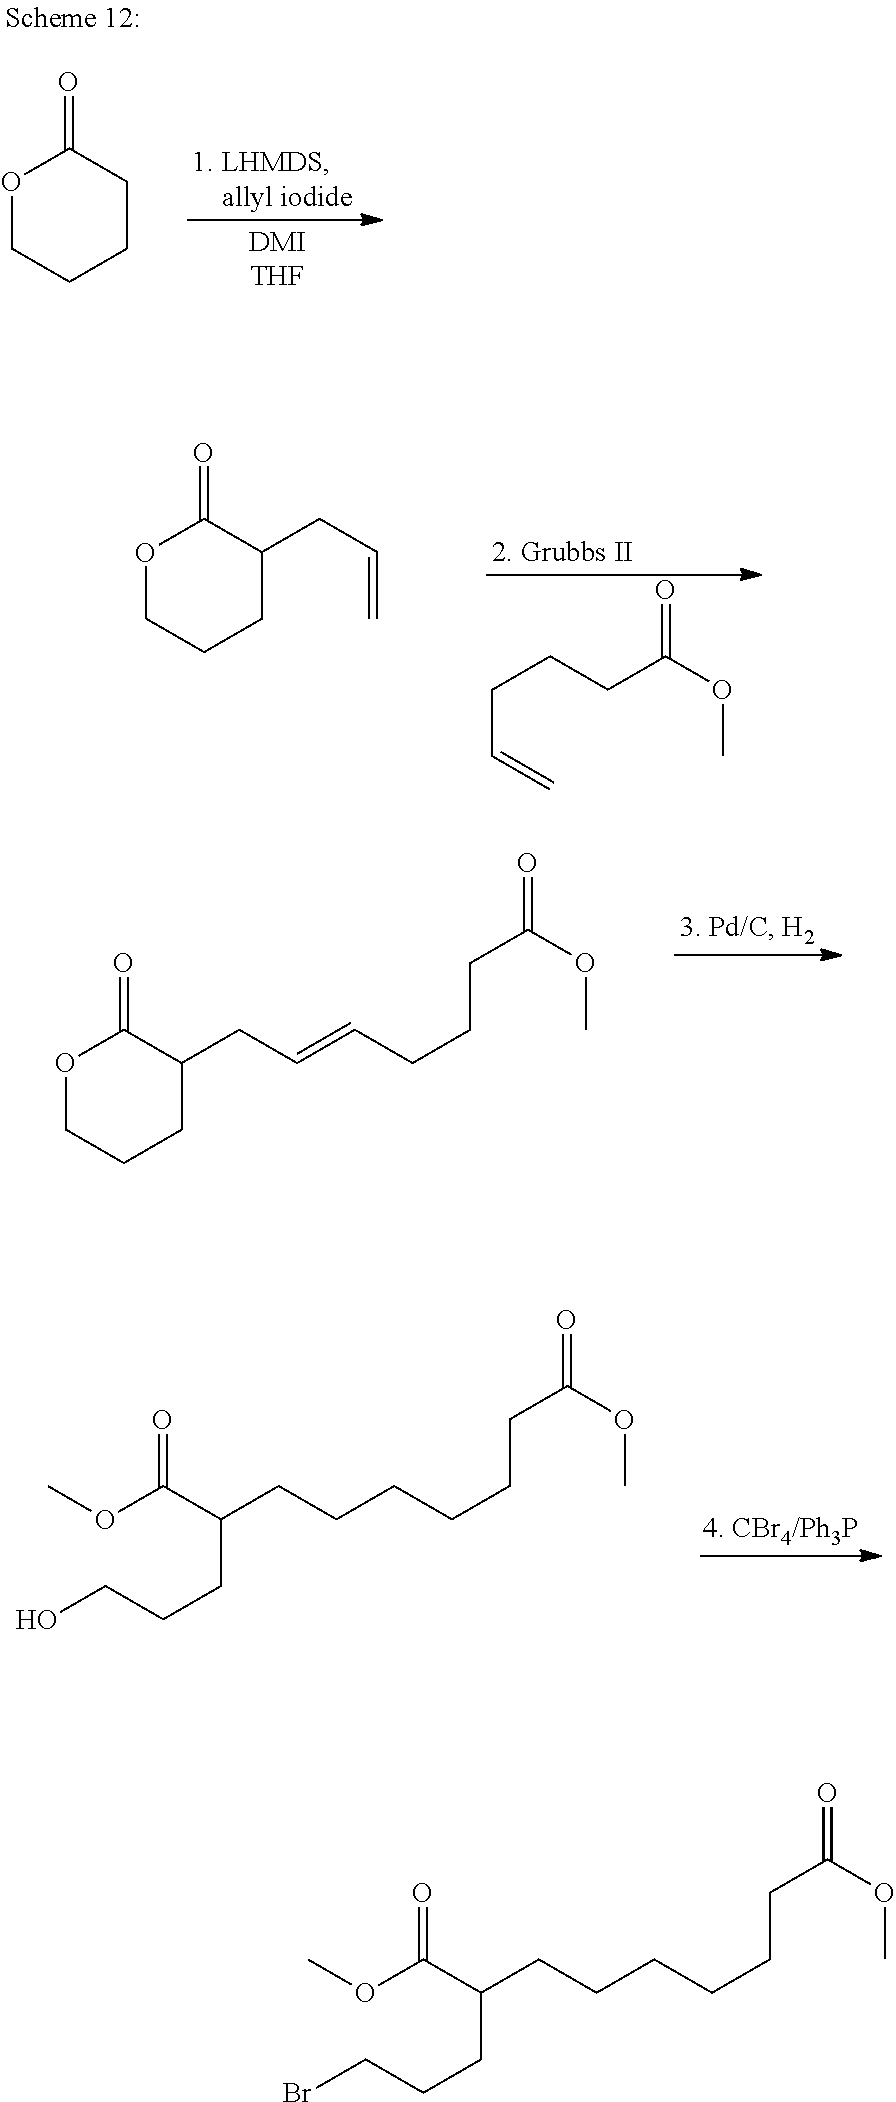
C(C=C)CCC(OC)=O.O1CCCC(CC=C)C1=O.O1CCCC(CC=CCCCC(=O)OC)C1=O.O(C(C(CCCO)CCCCCCC(=O)OC)=O)C.O1CCCCC1=O.O(C(C(CCCBr)CCCCCCC(=O)OC)=O)C
